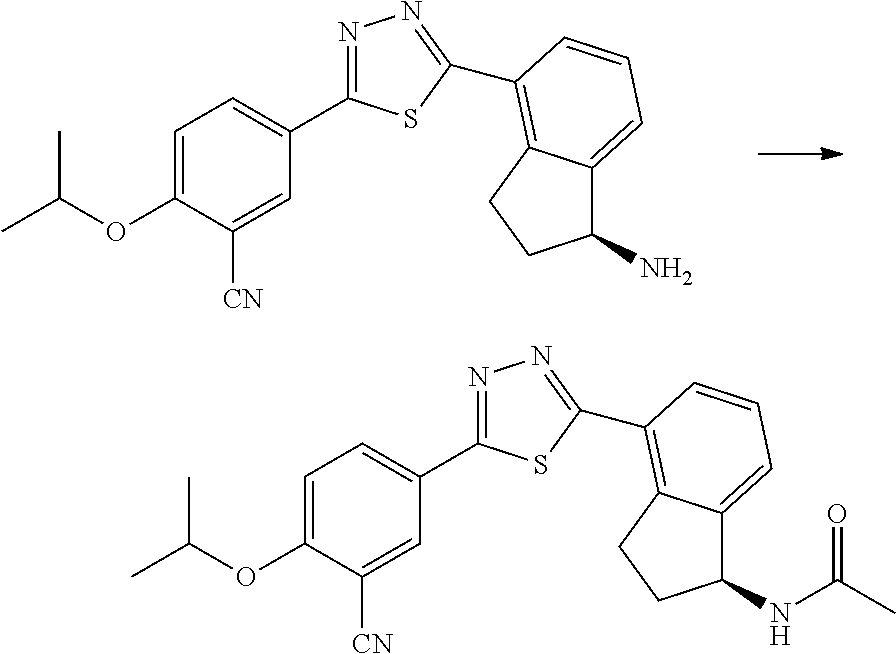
O(C1=CC=C(C2=NN=C(C3=C4C(=CC=C3)C(N)CC4)S2)C=C1[CN])C(C)C.O(C1=CC=C(C2=NN=C(C3=C4C(=CC=C3)C(NC(C)=O)CC4)S2)C=C1[CN])C(C)C
